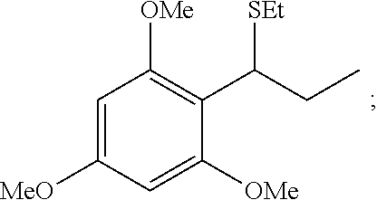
C1=C([MeO])C=C([OMe])C(C(CC)[SEt])=C1[OMe]
